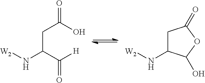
N(C(CC(=O)O)C([H])=O)[W2].N(C1CC(=O)OC1O)[W2]
